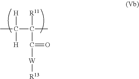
CC(C(C)([R11])C(=O)[W][R13])([H])[H]
